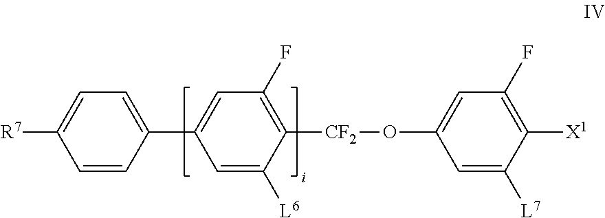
C1=C(C2=CC(F)=C([CF2]OC3=CC(F)=C([X1])C([L7])=C3)C([L6])=C2)C=CC([R7])=C1
